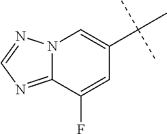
C12=NC=NN1C=C(C(C)(C)C)C=C2F
